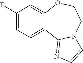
C1(F)=CC=C2C(=C1)OCCN1C2=NC=C1
